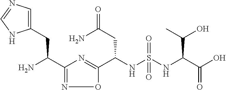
C1(C(N)CC2=CN=CN2)=NOC(C(NS(=O)(NC(C(O)=O)C(O)C)=O)CC(=O)N)=N1
